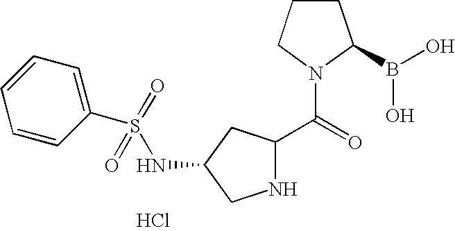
C1CCN(C(=O)C2NCC(NS(C3=CC=CC=C3)(=O)=O)C2)C1B(O)O.Cl
